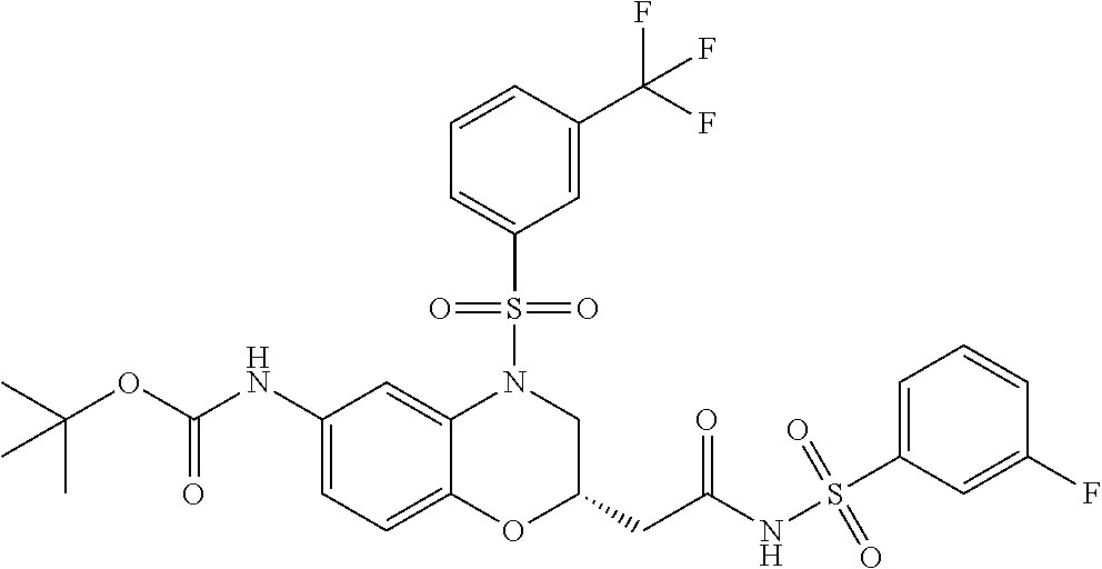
C1(NC(OC(C)(C)C)=O)=CC=C2C(=C1)N(S(C1=CC=CC(C(F)(F)F)=C1)(=O)=O)CC(CC(NS(C1=CC=CC(F)=C1)(=O)=O)=O)O2
